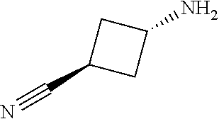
C1(C#N)CC(N)C1
